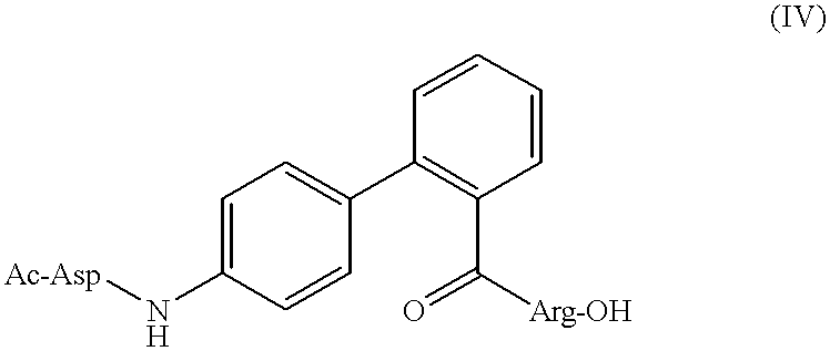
[Ac-Asp]NC1=CC=C(C2=C(C(=O)[Arg-OH])C=CC=C2)C=C1
